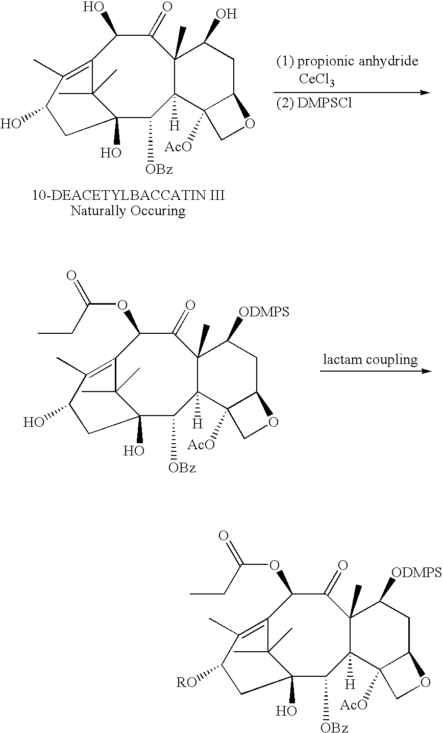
C12=C(C)C(O)CC(O)(C1(C)C)C([OBz])C1([H])C(C)(C(=O)C2O)C(O)CC2C1([AcO])CO2.C12=C(C)C(O)CC(O)(C1(C)C)C([OBz])C1([H])C(C)(C(=O)C2OC(=O)CC)C([ODMPS])CC2C1([AcO])CO2.C12=C(C)C([RO])CC(O)(C1(C)C)C([OBz])C1([H])C(C)(C(=O)C2OC(=O)CC)C([ODMPS])CC2C1([AcO])CO2
